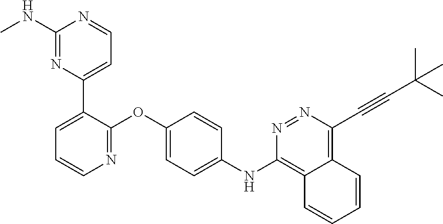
C1(NC)=NC(C2=CC=CN=C2OC2=CC=C(NC3=C4C(=C(C#CC(C)(C)C)N=N3)C=CC=C4)C=C2)=CC=N1
